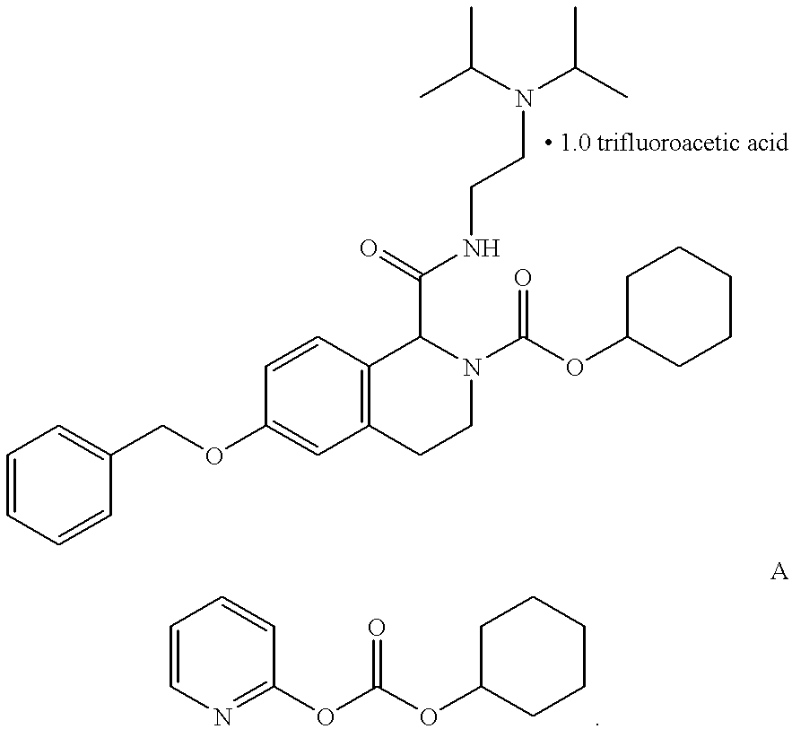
C(OC1=CC2=C(C=C1)C(C(=O)NCCN(C(C)C)C(C)C)N(C(OC1CCCCC1)=O)CC2)C1=CC=CC=C1.C1=CN=C(OC(OC2CCCCC2)=O)C=C1
